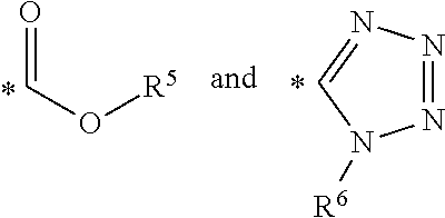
N1=NN=CN1[R6].C(=O)O[R5]
